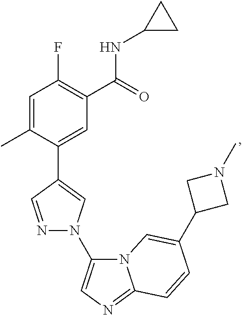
C1=C(C)C(C2=CN(C3=CN=C4N3C=C(C3CN(C)C3)C=C4)N=C2)=CC(C(=O)NC2CC2)=C1F
